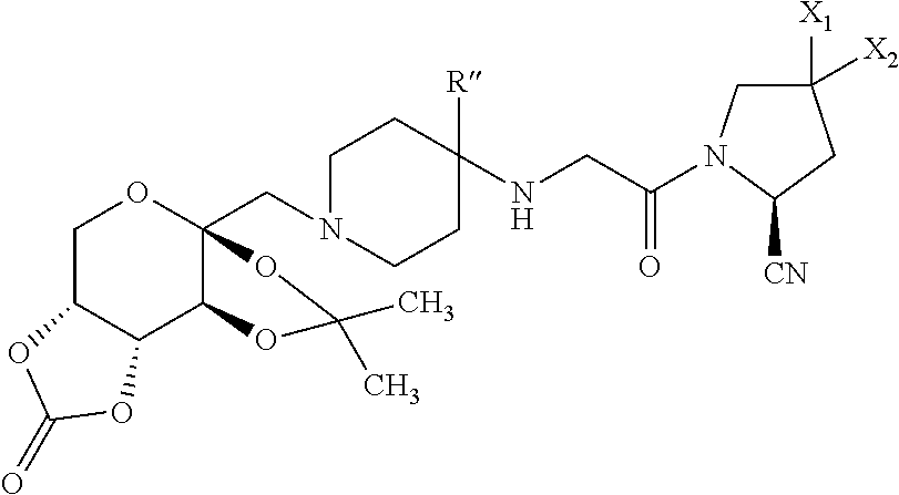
C1C2C(C3C(CN4CCC(NCC(=O)N5CC([X1])([X2])CC5[CN])([R])CC4)(O1)OC(C)(C)O3)OC(=O)O2
